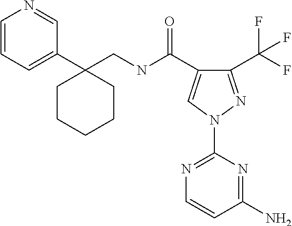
C(NC(=O)C1=CN(C2=NC=CC(N)=N2)N=C1C(F)(F)F)C1(C2=CC=CN=C2)CCCCC1
